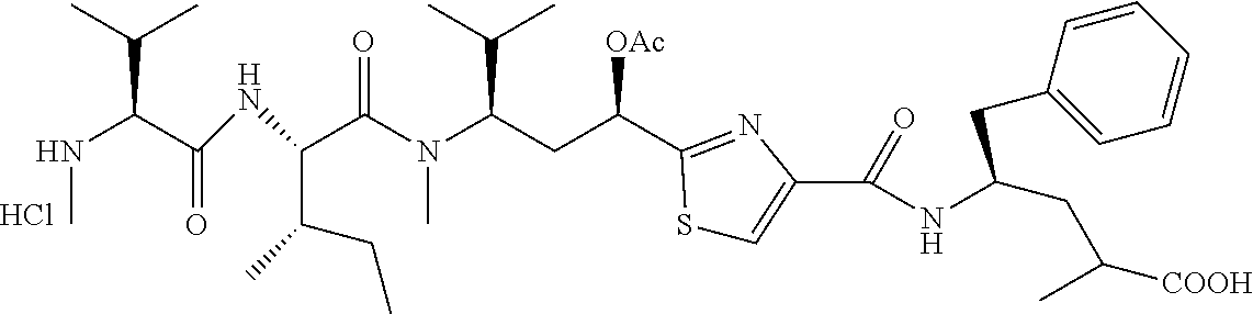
N(C(C(NC(C(N(C(CC([OAc])C1=NC(C(=O)NC(CC(C)[COOH])CC2=CC=CC=C2)=CS1)C(C)C)C)=O)C(CC)C)=O)C(C)C)C.Cl
